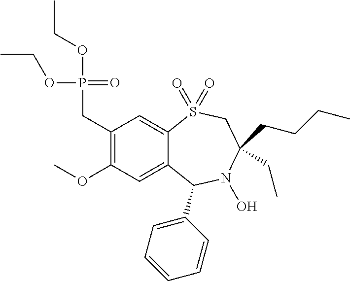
C1(CP(OCC)(=O)OCC)=C(OC)C=C2C(=C1)S(=O)(=O)CC(CCCC)(CC)N(O)C2C1=CC=CC=C1
